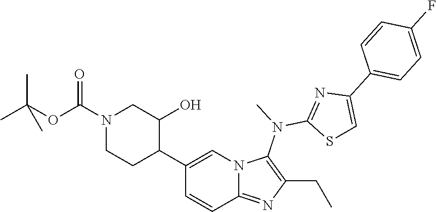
C12=NC(CC)=C(N(C)C3=NC(C4=CC=C(F)C=C4)=CS3)N1C=C(C1C(O)CN(C(OC(C)(C)C)=O)CC1)C=C2
